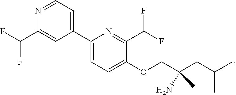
C(C1=CC(C2=CC=C(OCC(CC(C)C)(N)C)C(C(F)F)=N2)=CC=N1)(F)F
